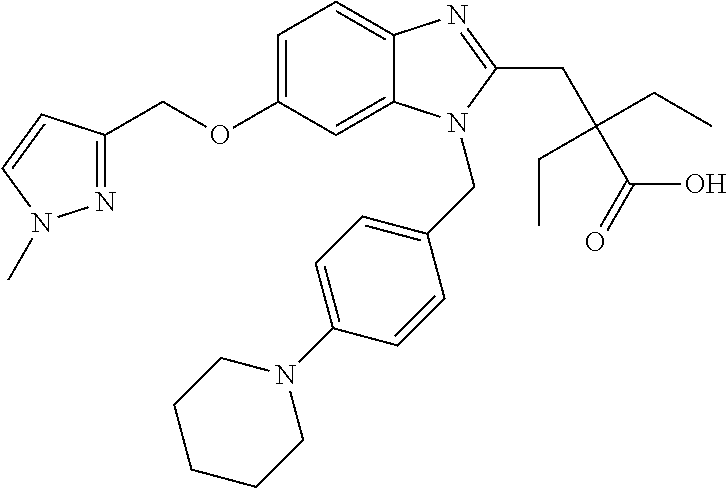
C1=C(OCC2=NN(C)C=C2)C=C2C(=C1)N=C(CC(C(=O)O)(CC)CC)N2CC1=CC=C(N2CCCCC2)C=C1
